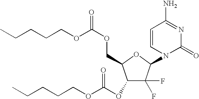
C1(OC(OCCCCC)=O)C(F)(F)C(N2C(=O)N=C(N)C=C2)OC1COC(=O)OCCCCC
